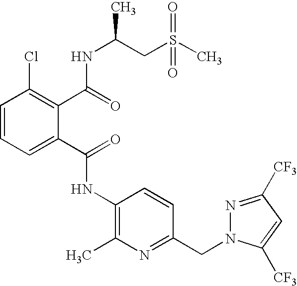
C1=CC=C(C(=O)NC2=C(C)N=C(CN3N=C([CF3])C=C3[CF3])C=C2)C(C(=O)NC(CS(C)(=O)=O)C)=C1Cl
